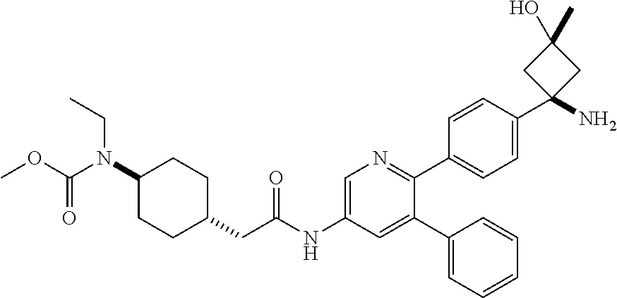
COC(N(C1CCC(CC(NC2=CN=C(C3=CC=C(C4(N)CC(O)(C)C4)C=C3)C(C3=CC=CC=C3)=C2)=O)CC1)CC)=O
